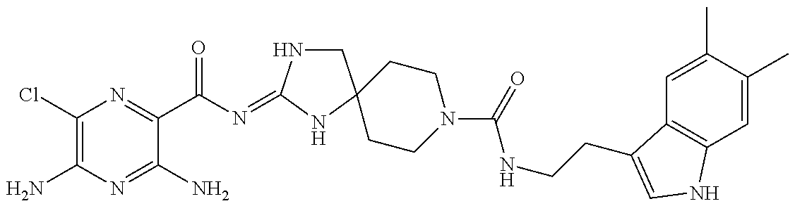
C1(Cl)=C(N)N=C(N)C(C(N=C2NCC3(N2)CCN(C(NCCC2=CNC4=C2C=C(C)C(C)=C4)=O)CC3)=O)=N1
